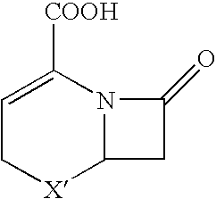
C1=C([COOH])N2C([X]C1)CC2=O
